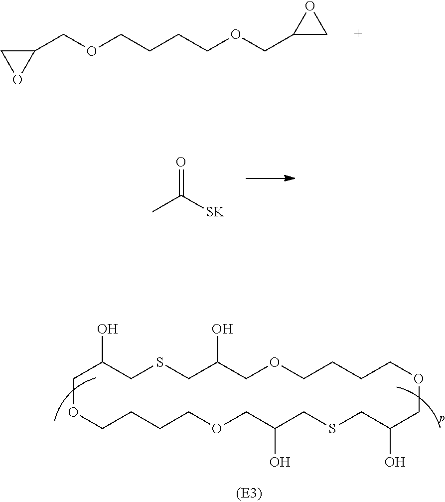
C1OCCCCOCC(O)CSCC(O)COCCCCOCC(O)CSCC1O.C1(COCCCCOCC2CO2)CO1.O=C([SK])C
